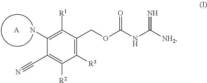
C1(N)=C([R1])C(COC(NC([NH2])=N)=O)=C([R3])C([R2])=C1C#N.[A]
